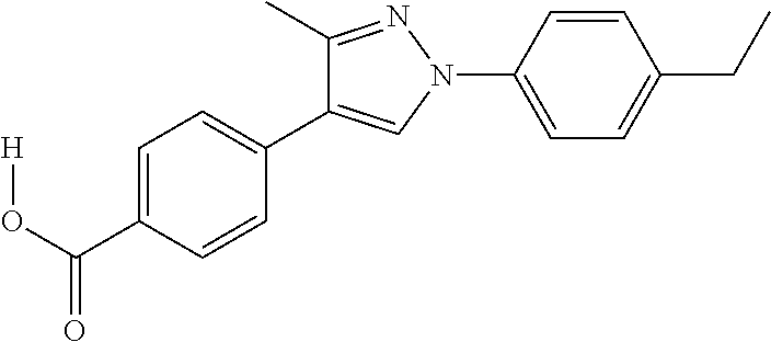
C1=C(C(O[H])=O)C=CC(C2=CN(C3=CC=C(CC)C=C3)N=C2C)=C1
